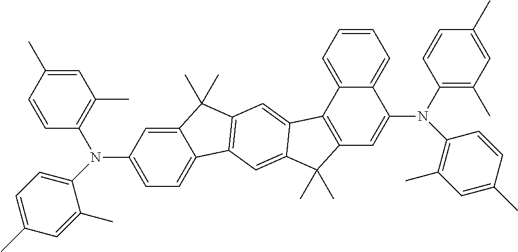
C12=C(C3=CC=CC=C3C(N(C3=C(C)C=C(C)C=C3)C3=C(C)C=C(C)C=C3)=C1)C1=CC3=C(C=C1C2(C)C)C1=CC=C(N(C2=C(C)C=C(C)C=C2)C2=CC=C(C)C=C2C)C=C1C3(C)C
